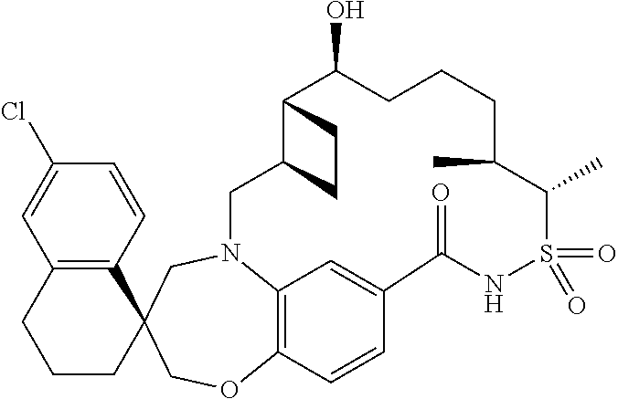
C1(Cl)=CC2=C(C=C1)C1(CCC2)COC2=C3N(C1)CC1C(C(O)CCCC(C)C(C)S(=O)(=O)NC(=O)C(=C3)C=C2)CC1
